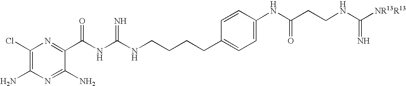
C1(Cl)=C(N)N=C(N)C(C(NC(NCCCCC2=CC=C(NC(CCNC([NR13R13])=N)=O)C=C2)=N)=O)=N1
